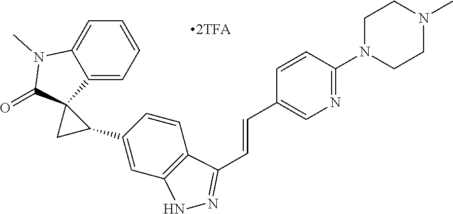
C1=CC2=C(C=C1C1CC13C1=CC=CC=C1N(C)C3=O)NN=C2C=CC1=CN=C(N2CCN(C)CC2)C=C1
